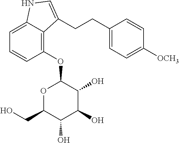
C1=C2C(=C(OC3OC(CO)C(O)C(O)C3O)C=C1)C(CCC1=CC=C([OCH3])C=C1)=CN2
